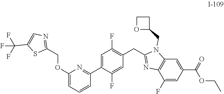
C1(OCC2=NC=C(C(F)(F)F)S2)=CC=CC(C2=CC(F)=C(CC3=NC4=C(N3CC3CCO3)C=C(C(OCC)=O)C=C4F)C=C2F)=N1
